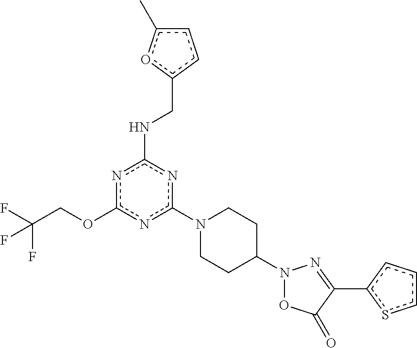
c1(N2CCC(N3OC(=O)C(c4sccc4)=N3)CC2)nc(NCc2ccc(C)o2)nc(OCC(F)(F)F)n1
